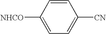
C1=CC([NHCO])=CC=C1[CN]
